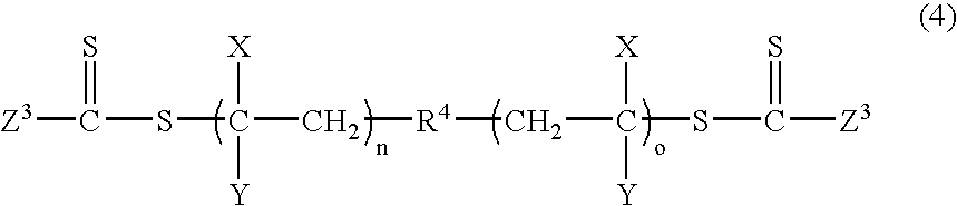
[Z3]C(=S)SC([X])([Y])C[R4]CC([X])([Y])SC([Z3])=S
